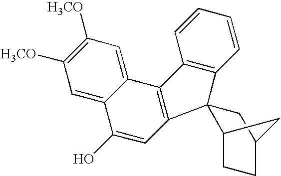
C1=CC=CC2=C1C1(C3=C2C2=CC([H3CO])=C([H3CO])C=C2C(O)=C3)C2CCC(C1)C2
